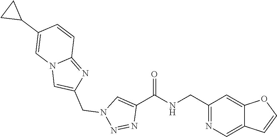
C1(CNC(C2=CN(CC3=CN4C(=N3)C=CC(C3CC3)=C4)N=N2)=O)=NC=C2C(=C1)OC=C2
